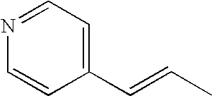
N1=CC=C(C=CC)C=C1
